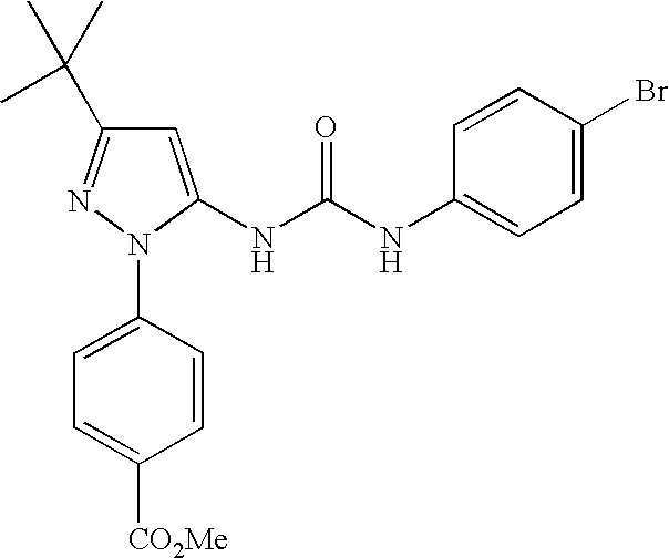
C1(C(C)(C)C)=NN(C2=CC=C([CO2Me])C=C2)C(NC(NC2=CC=C(Br)C=C2)=O)=C1
